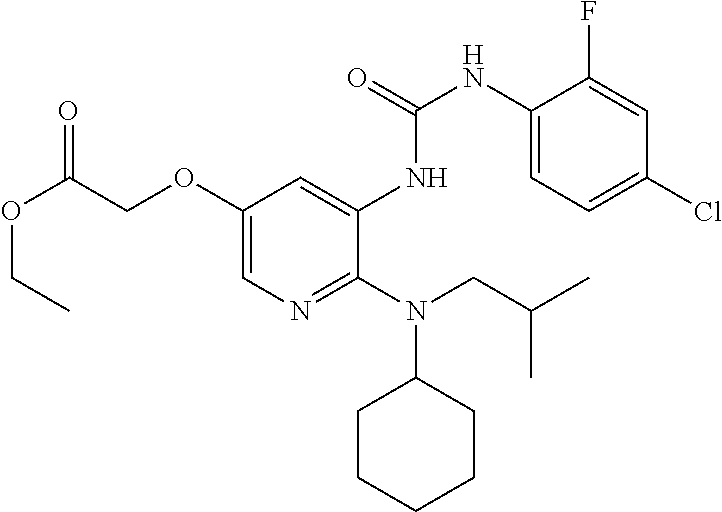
C1(OCC(OCC)=O)=CN=C(N(CC(C)C)C2CCCCC2)C(NC(NC2=CC=C(Cl)C=C2F)=O)=C1
